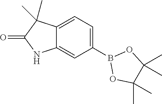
C12=CC(B3OC(C)(C)C(C)(C)O3)=CC=C1C(C)(C)C(=O)N2
